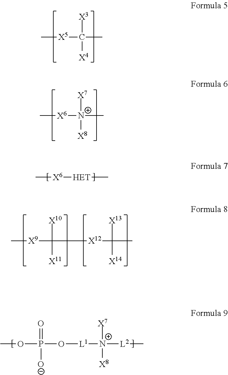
C[X5]C(C)([X3])[X4].C[X6][N+](C)([X7])[X8].C[X9]C([X10])([X11])[X12]C([X13])([X14])C.C[X6][HET]C.COP(=O)([O-])O[L1][N+]([L2]C)([X7])[X8]
